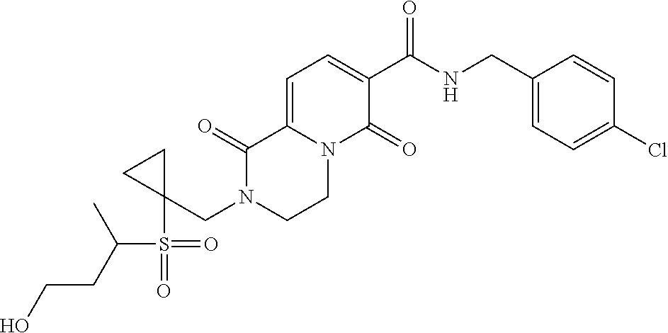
C1(C(NCC2=CC=C(Cl)C=C2)=O)=CC=C2N(C1=O)CCN(CC1(S(C(C)CCO)(=O)=O)CC1)C2=O
